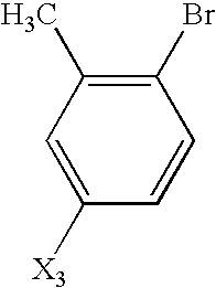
C1=C([X3])C=CC(Br)=C1C
